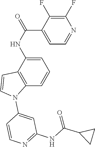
C1=C(NC(C2=CC=NC(F)=C2F)=O)C2=C(C=C1)N(C1=CC(NC(=O)C3CC3)=NC=C1)C=C2
